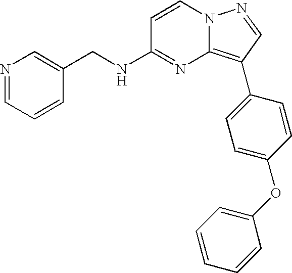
C1(CNC2=NC3=C(C4=CC=C(OC5=CC=CC=C5)C=C4)C=NN3C=C2)=CN=CC=C1
